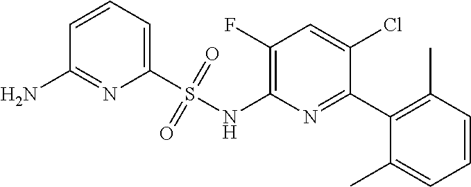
C1=CC=C(S(NC2=C(F)C=C(Cl)C(C3=C(C)C=CC=C3C)=N2)(=O)=O)N=C1N
